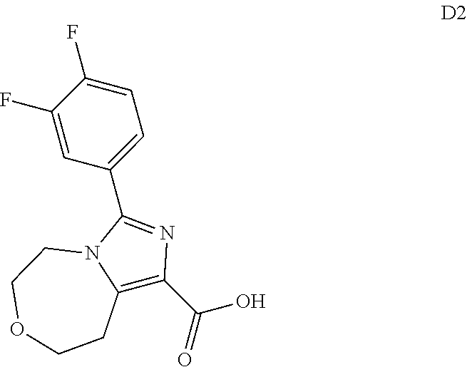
C1(F)=CC=C(C2=NC(C(O)=O)=C3N2CCOCC3)C=C1F
